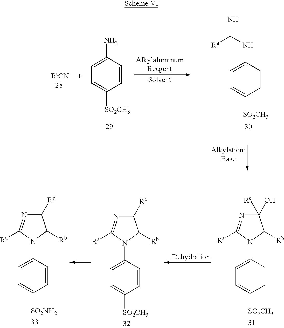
C1=CC(N)=CC=C1[SO2CH3].C1=CC(NC([Ra])=N)=CC=C1[SO2CH3].[RaCN].C1=CC(N2C([Ra])=NC([Rc])(O)C2[Rb])=CC=C1[SO2CH3].C1=CC(N2C([Ra])=NC([Rc])C2[Rb])=CC=C1[SO2CH3].C1=CC(N2C([Ra])=NC([Rc])C2[Rb])=CC=C1[SO2NH2]
